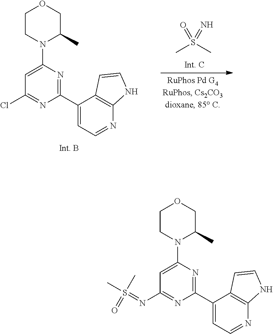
N=S(=O)(C)C.C1(C2=NC(N3C(C)COCC3)=CC(Cl)=N2)=CC=NC2=C1C=CN2.C1(C2=NC(N3C(C)COCC3)=CC(N=S(=O)(C)C)=N2)=CC=NC2=C1C=CN2
